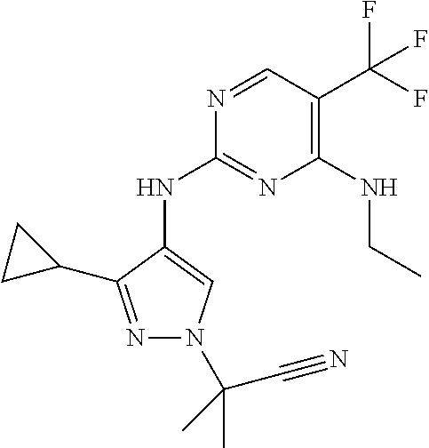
N1=CC(C(F)(F)F)=C(NCC)N=C1NC1=CN(C(C#N)(C)C)N=C1C1CC1
